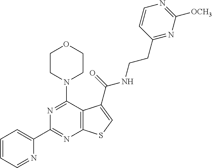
N1=C(C2=CC=CC=N2)N=C(N2CCOCC2)C2=C1SC=C2C(=O)NCCC1=NC([OCH3])=NC=C1
